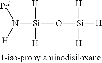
[Si](O[Si]([H])([H])[H])([H])([H])N([H])[Pri]
